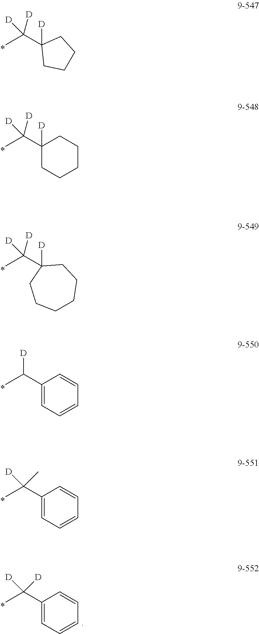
CC(C1([D])CCCC1)([D])[D].CC(C1([D])CCCCC1)([D])[D].CC(C1([D])CCCCCC1)([D])[D].CC(C1=CC=CC=C1)[D].CC(C1=CC=CC=C1)([D])C.CC(C1=CC=CC=C1)([D])[D]
